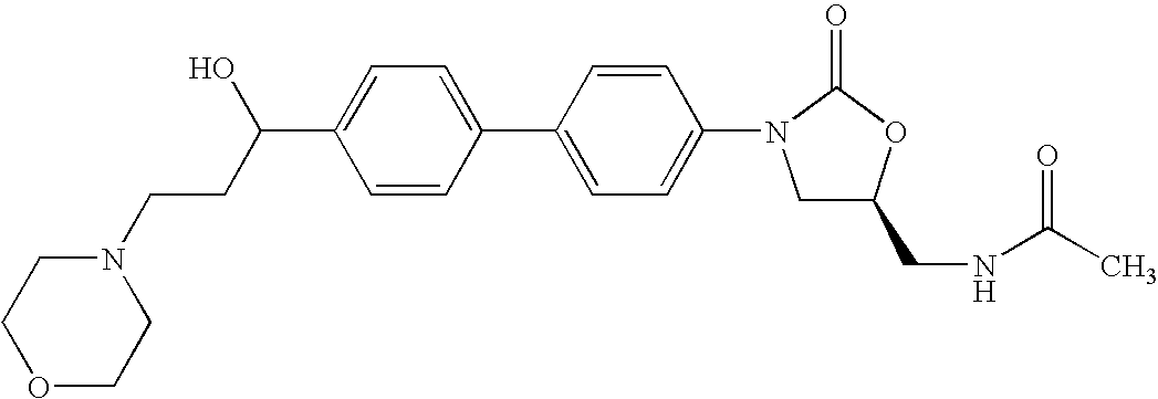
C1(C(CCN2CCOCC2)O)=CC=C(C2=CC=C(N3C(=O)OC(CNC(C)=O)C3)C=C2)C=C1
